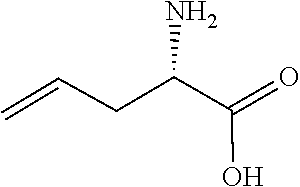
C(C(C(=O)O)N)C=C
